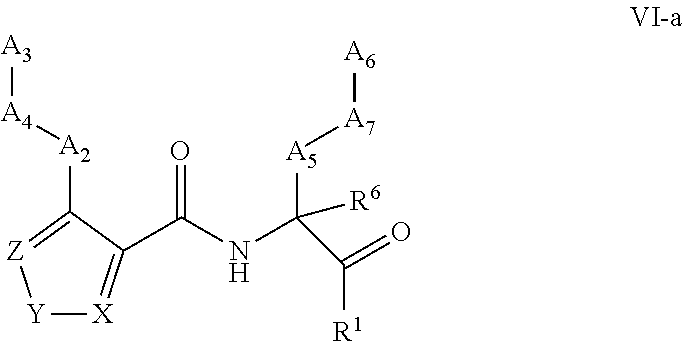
[Y]1[X]=C(C(NC([R6])([A5][A7][A6])C(=O)[R1])=O)C([A2][A4][A3])=[Z]1
